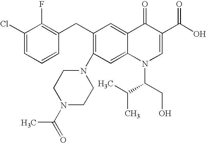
C1(Cl)=CC=CC(CC2=C(N3CCN(C(=O)C)CC3)C=C3C(=C2)C(=O)C(C(O)=O)=CN3C(C(C)C)CO)=C1F
